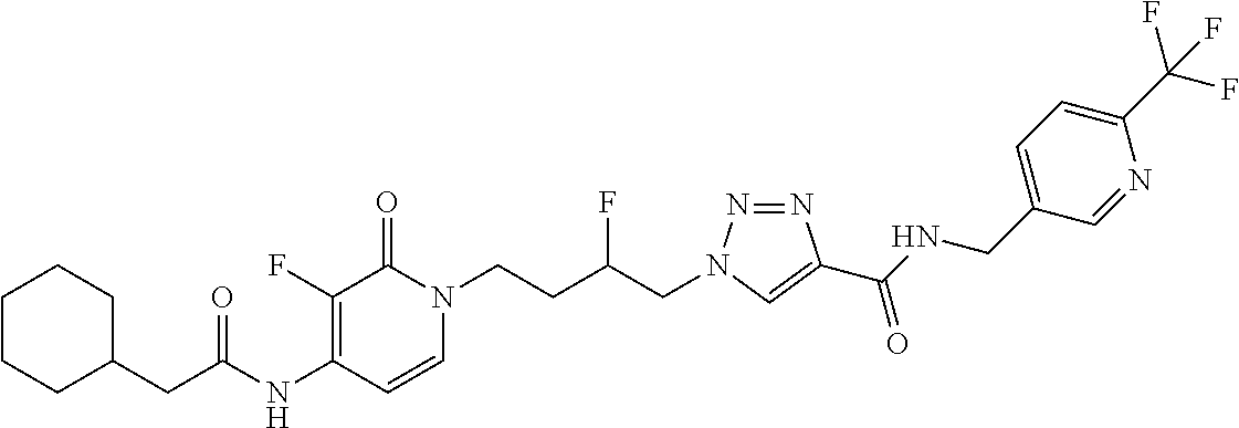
C1=CN(CCC(CN2N=NC(C(NCC3=CC=C(C(F)(F)F)N=C3)=O)=C2)F)C(=O)C(F)=C1NC(CC1CCCCC1)=O
